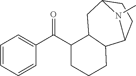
C1=CC=CC(C(C2CCCC3C2CC2CCC3N2C)=O)=C1
